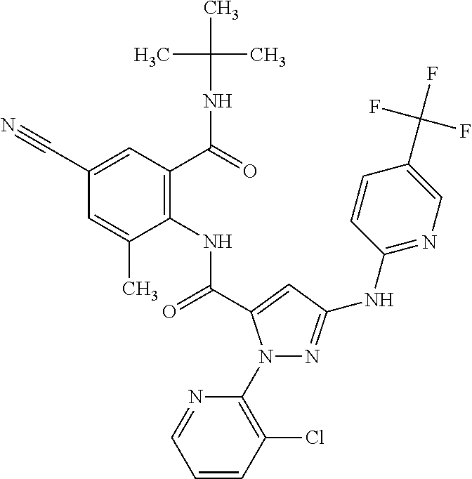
N1(C2=C(Cl)C=CC=N2)N=C(NC2=NC=C(C(F)(F)F)C=C2)C=C1C(=O)NC1=C(C(NC(C)(C)C)=O)C=C(C#N)C=C1C
